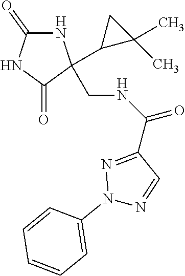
N1C(=O)NC(=O)C1(CNC(=O)C1=NN(C2=CC=CC=C2)N=C1)C1C(C)(C)C1
